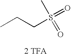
CCCS(=O)(C)=O.[2 TFA]
